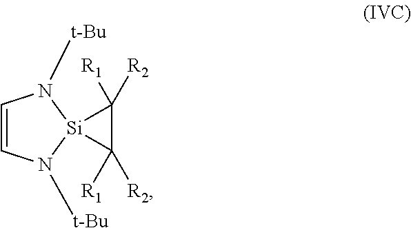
C1=CN([t-Bu])[Si]2(N1[t-Bu])C([R2])([R1])C2([R2])[R1]
